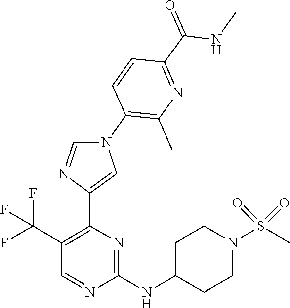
C1(NC2CCN(S(C)(=O)=O)CC2)=NC(C2=CN(C3=C(C)N=C(C(=O)NC)C=C3)C=N2)=C(C(F)(F)F)C=N1
